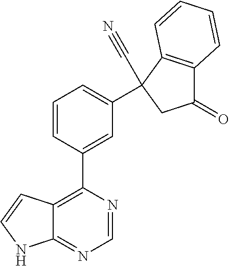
C1=NC(C2=CC(C3(C#N)C4=C(C(=O)C3)C=CC=C4)=CC=C2)=C2C(=N1)NC=C2
